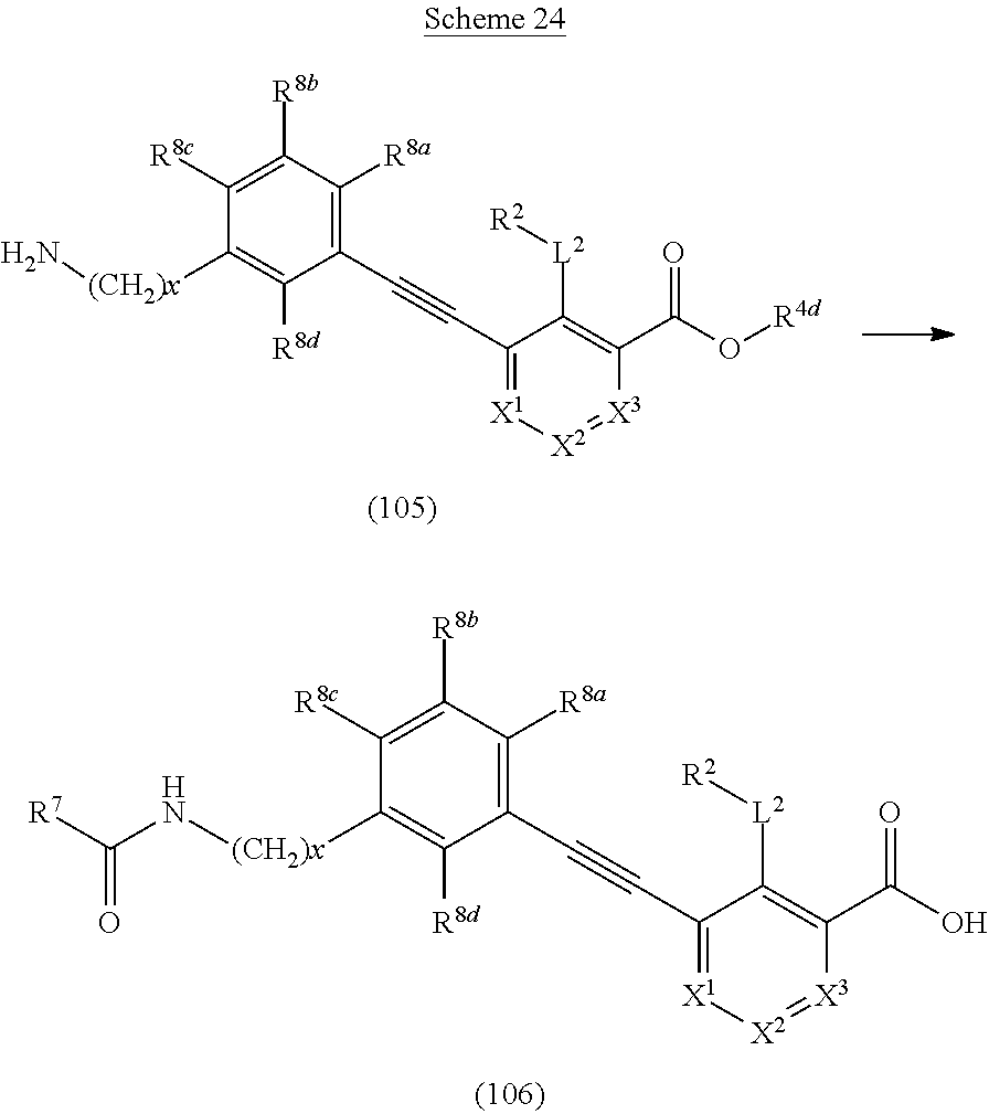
C1([(CH2)x]N)=C([R8d])C(C#CC2=[X1][X2]=[X3]C(C(O[R4d])=O)=C2[L2][R2])=C([R8a])C([R8b])=C1[R8c].C1([(CH2)x]NC([R7])=O)=C([R8d])C(C#CC2=[X1][X2]=[X3]C(C(O)=O)=C2[L2][R2])=C([R8a])C([R8b])=C1[R8c]
